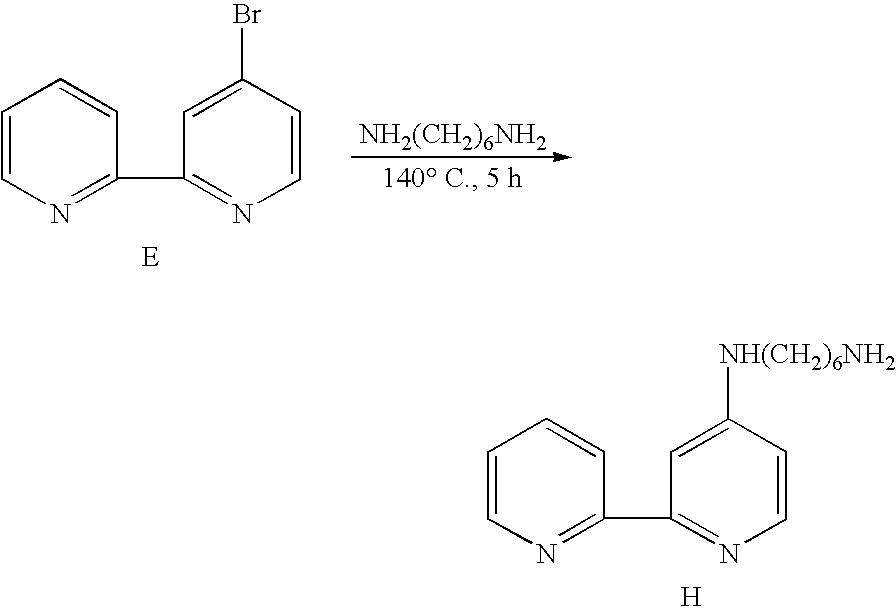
C1=CN=C(C2=NC=CC([NH(CH2)6NH2])=C2)C=C1.[H].C1=CN=C(C2=NC=CC(Br)=C2)C=C1.[NH2(CH2)6NH2]
